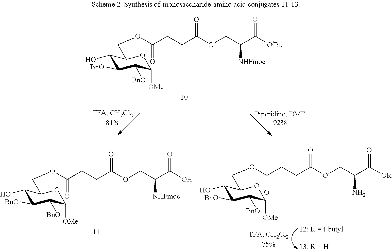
C1(O)C([BnO])C([BnO])C([OMe])OC1COC(CCC(OCC(C([OtBu])=O)[NHFmoc])=O)=O.C1(O)C([BnO])C([BnO])C([OMe])OC1COC(CCC(OCC(C(O)=O)[NHFmoc])=O)=O.C1(O)C([BnO])C([BnO])C([OMe])OC1COC(CCC(OCC(C([OR])=O)N)=O)=O
